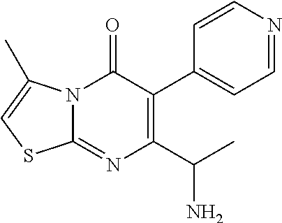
N12C(=NC(C(C)N)=C(C3=CC=NC=C3)C1=O)SC=C2C
